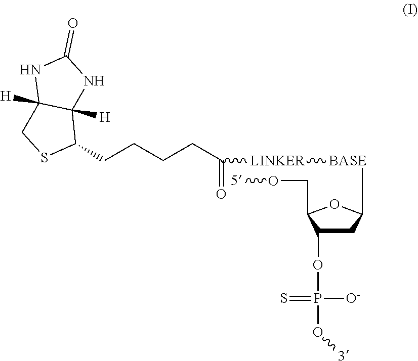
C(CCCCC1C2([H])C([H])(CS1)NC(=O)N2)(=O)[LINKER][BASE]C1CC(OP(=S)([O-])O[3])C(CO[5])O1
